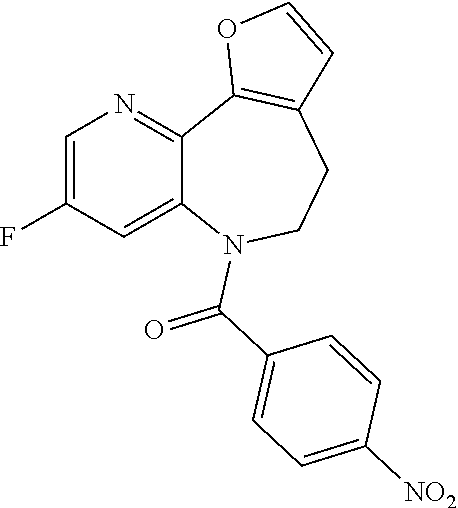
C1=C(F)C=C2C(=N1)C1=C(CCN2C(C2=CC=C([NO2])C=C2)=O)C=CO1
